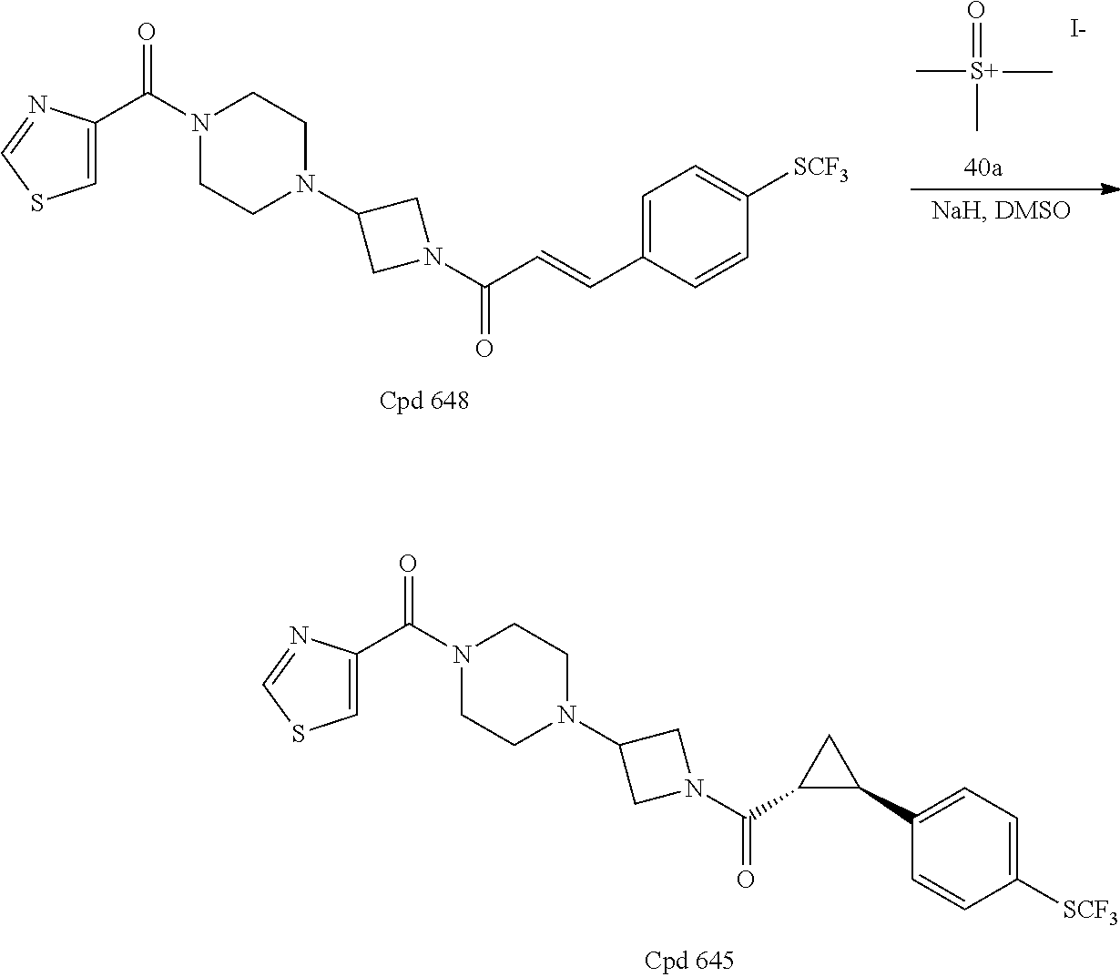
O=[S+](C)(C)C.[I-].C1=C(C(=O)N2CCN(C3CN(C(=O)C=CC4=CC=C([SCF3])C=C4)C3)CC2)N=CS1.C1=C(C(=O)N2CCN(C3CN(C(=O)C4C(C5=CC=C([SCF3])C=C5)C4)C3)CC2)N=CS1
